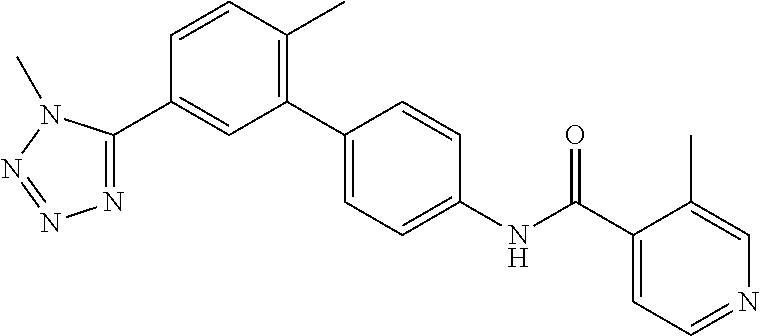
N1=C(C2=CC(C3=CC=C(NC(C4=CC=NC=C4C)=O)C=C3)=C(C)C=C2)N(C)N=N1
